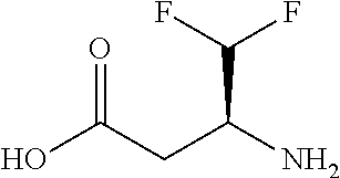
OC(CC(N)C(F)F)=O
